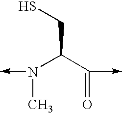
N(C)(C(C(=O)->C)CS)->C
